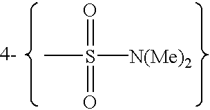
CS([N(Me)2])(=O)=O
